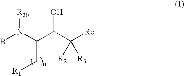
BN(C(C(C([Rc])([R2])[R3])O)C[R1])[R20]
